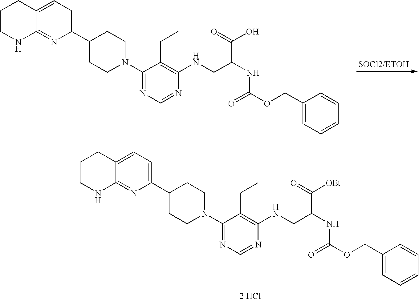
C1(COC(=O)NC(CNC2=C(CC)C(N3CCC(C4=CC=C5C(=N4)NCCC5)CC3)=NC=N2)C(=O)O)=CC=CC=C1.C1(COC(=O)NC(CNC2=C(CC)C(N3CCC(C4=CC=C5C(=N4)NCCC5)CC3)=NC=N2)C(=O)[OEt])=CC=CC=C1.[2 HCl]
